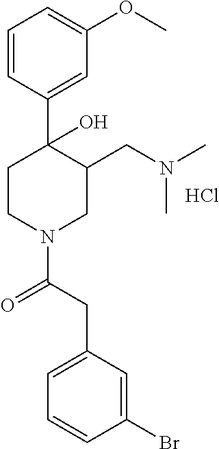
C1=CC(C2(O)CCN(C(CC3=CC=CC(Br)=C3)=O)CC2CN(C)C)=CC(OC)=C1.Cl
